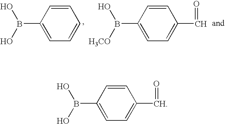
C1=CC(B(O)O)=CC=C1.C1=CC(B(O)[H3CO])=CC=C1C=O.C1=CC(B(O)O)=CC=C1C=O
